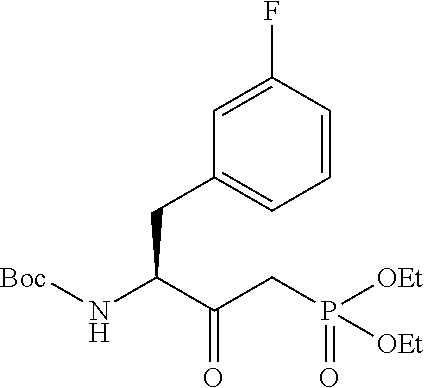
[Boc]NC(C(CP([OEt])(=O)[OEt])=O)CC1=CC=CC(F)=C1
